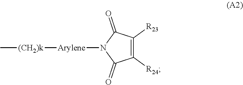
C1(=O)C([R24])=C([R23])C(=O)N1[Arylene][(CH2)k]C
